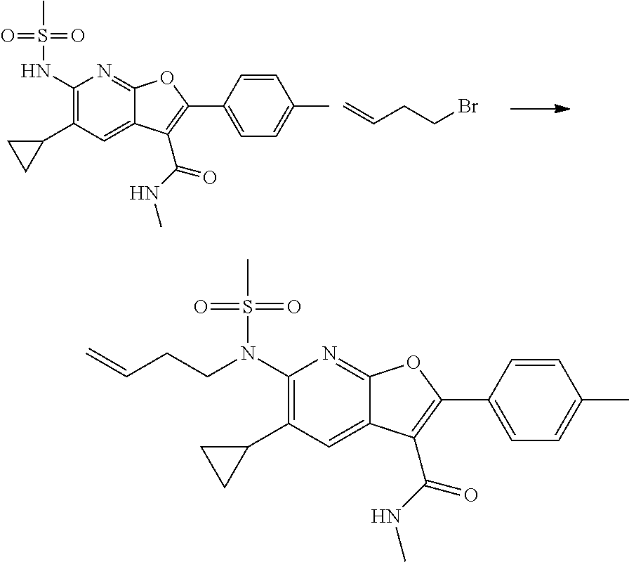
N(C1=C(C2CC2)C=C2C(=N1)OC(C1=CC=C(C)C=C1)=C2C(=O)NC)S(C)(=O)=O.C(CCBr)=C.C=CCCN(C1=C(C2CC2)C=C2C(=N1)OC(C1=CC=C(C)C=C1)=C2C(=O)NC)S(C)(=O)=O
